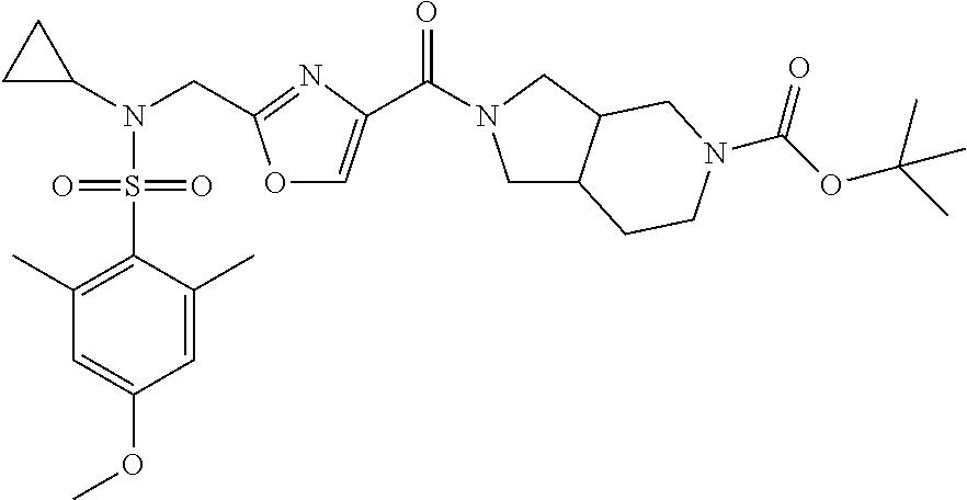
O1C=C(C(=O)N2CC3C(C2)CN(C(OC(C)(C)C)=O)CC3)N=C1CN(C1CC1)S(C1=C(C)C=C(OC)C=C1C)(=O)=O
